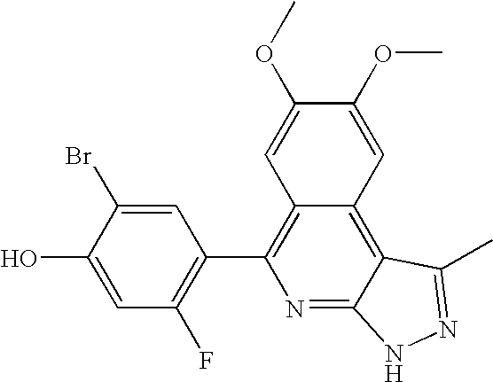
C1=C(O)C(Br)=CC(C2=C3C(=C4C(=N2)NN=C4C)C=C(OC)C(OC)=C3)=C1F
